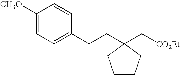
[CH3O]C1=CC=C(CCC2(C[CO2Et])CCCC2)C=C1
